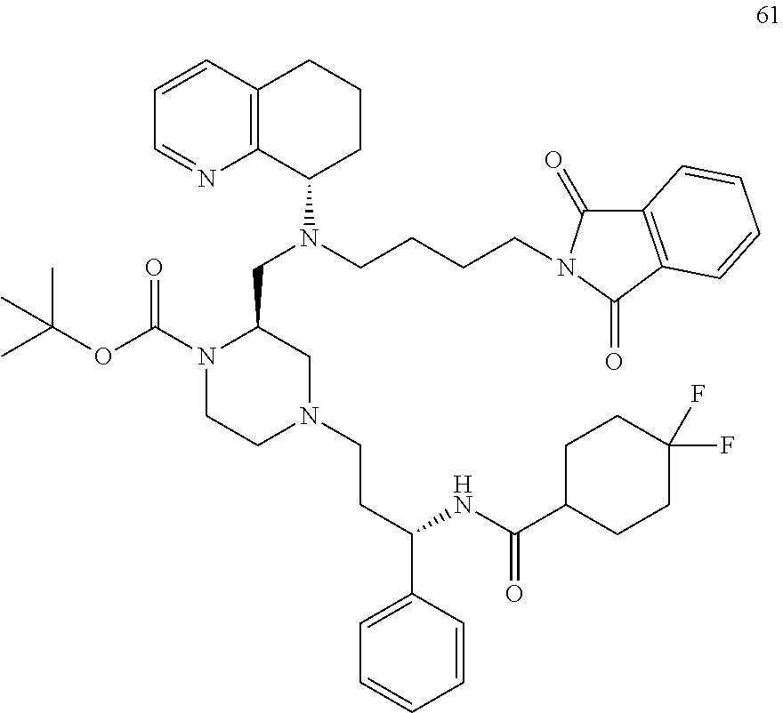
N1(CCC(C2=CC=CC=C2)NC(C2CCC(F)(F)CC2)=O)CCN(C(OC(C)(C)C)=O)C(CN(C2CCCC3=C2N=CC=C3)CCCCN2C(=O)C3=C(C2=O)C=CC=C3)C1
